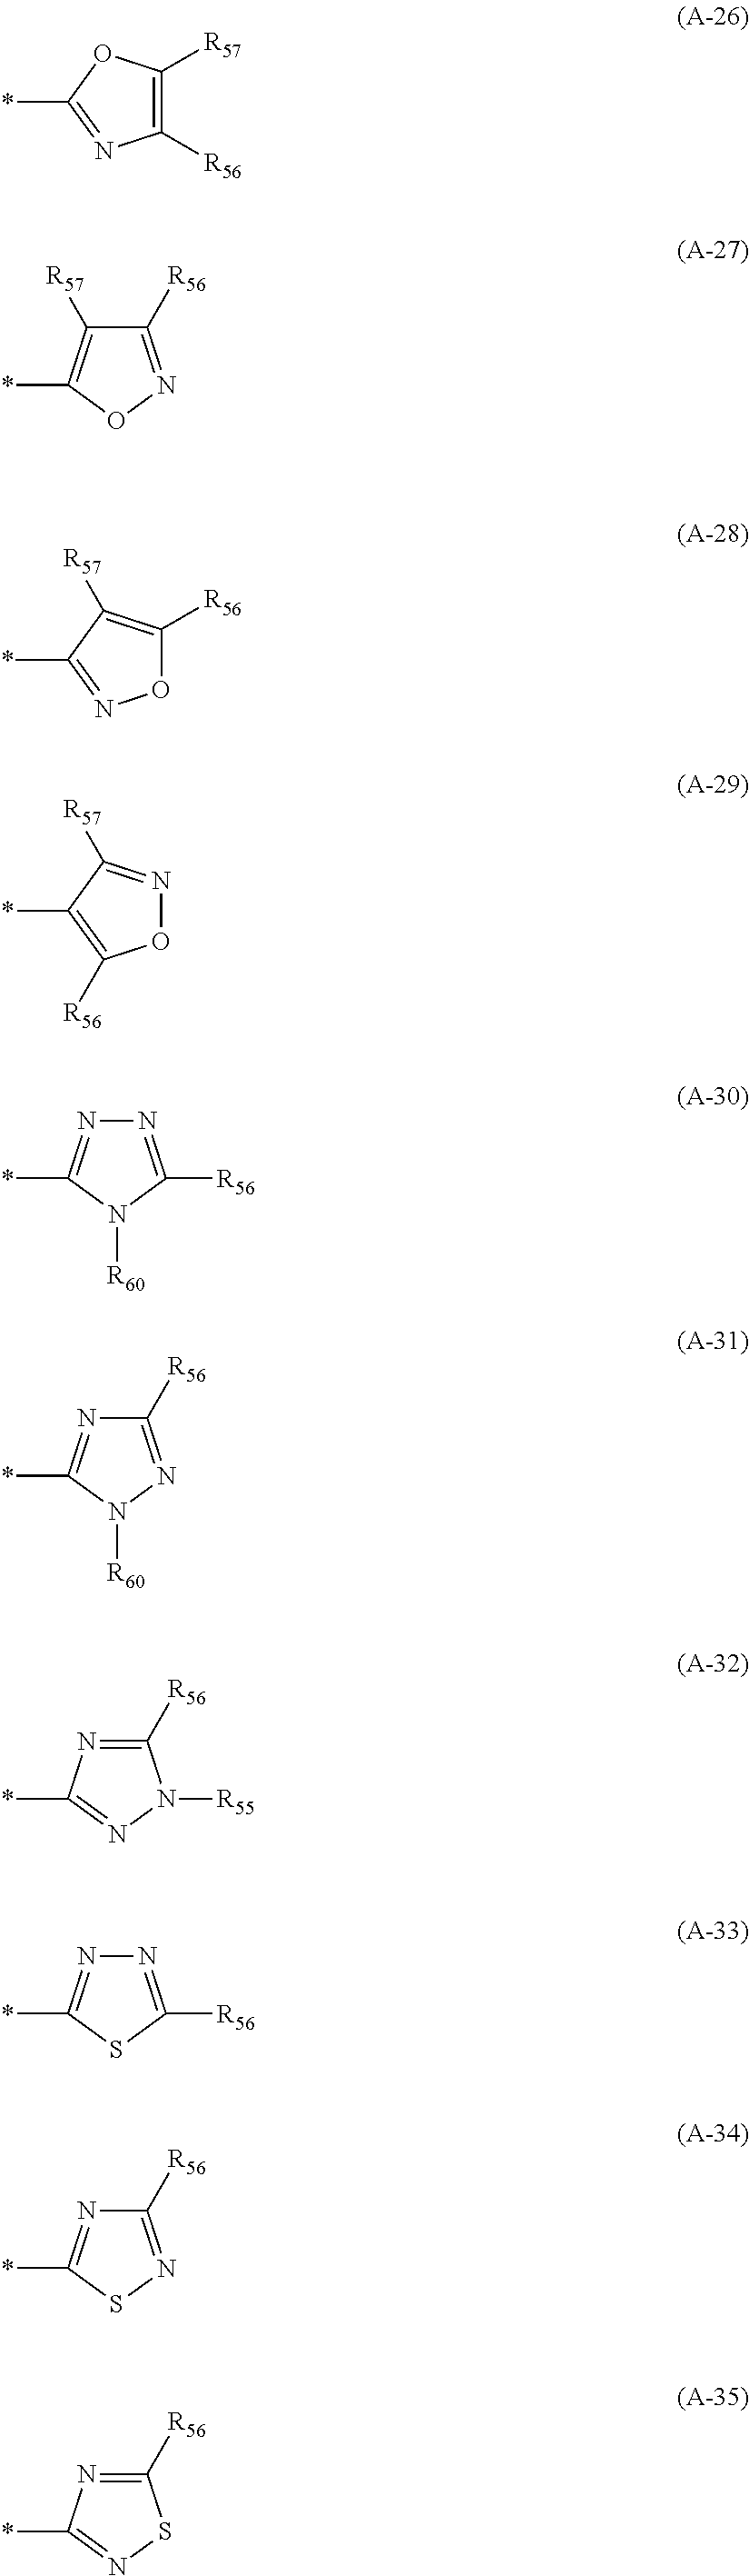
*C1=NC([R56])=C([R57])O1.C1([R56])=NOC(*)=C1[R57].*C1=NOC([R56])=C1[R57].*C1=C([R56])ON=C1[R57].N1=C([R56])N([R60])C(*)=N1.C1([R56])=NN([R60])C(*)=N1.C1([R56])=NC(*)=NN1[R55].N1=C([R56])SC(*)=N1.C1([R56])=NSC(*)=N1.C1([R56])=NC(*)=NS1
